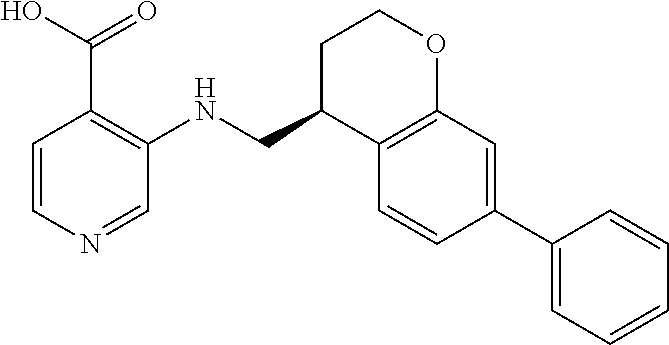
C1=CN=CC(NCC2C3=C(OCC2)C=C(C2=CC=CC=C2)C=C3)=C1C(O)=O
